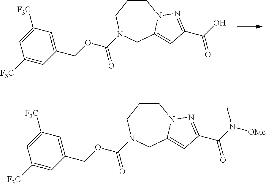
C1(COC(N2CCCN3C(=CC(C(O)=O)=N3)C2)=O)=CC([F3C])=CC([F3C])=C1.C1(COC(N2CCCN3C(=CC(C(N([OMe])C)=O)=N3)C2)=O)=CC([F3C])=CC([F3C])=C1
